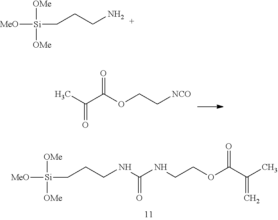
CC(C(OCC[NCO])=O)=O.[Si]([MeO])([OMe])([OMe])CCCNC(NCCOC(C(C)=C)=O)=O.[Si]([MeO])([OMe])([OMe])CCCN
